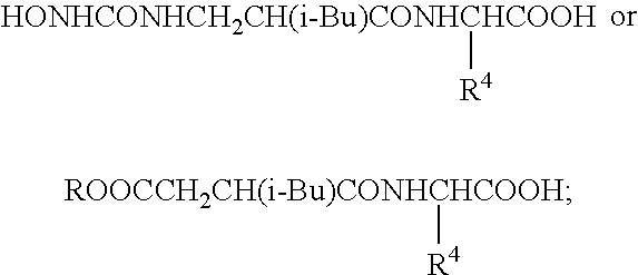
[HONHCONHCH2CH(i-Bu)CONHCHCOOH][R4].[ROOCCH2CH(i-Bu)CONHCHCOOH][R4]
